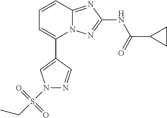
C1=CC2=NC(NC(=O)C3CC3)=NN2C(C2=CN(S(CC)(=O)=O)N=C2)=C1
